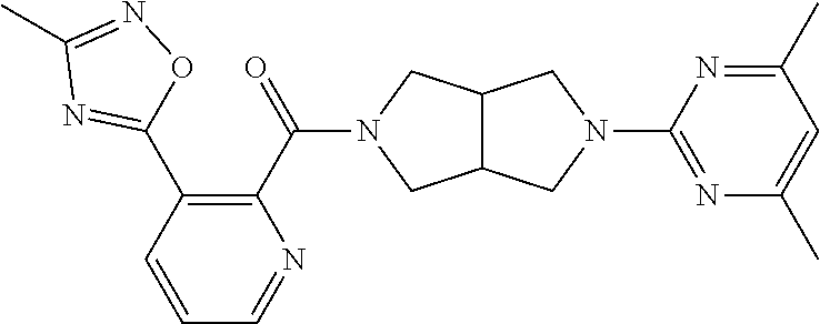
C1(C(=O)N2CC3C(C2)CN(C2=NC(C)=CC(C)=N2)C3)=C(C2=NC(C)=NO2)C=CC=N1
